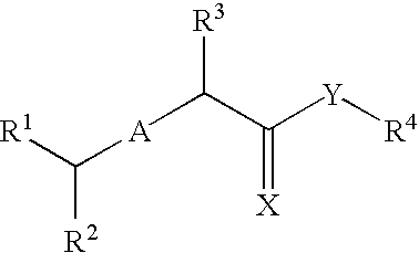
[R1]C([A]C(C([Y][R4])=[X])[R3])[R2]
